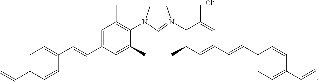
C1CN([C+]2=C(C)C=C(C=CC3=CC=C(C=C)C=C3)C=C2C)=CN1C1=C(C)C=C(C=CC2=CC=C(C=C)C=C2)C=C1C.[Cl-]
